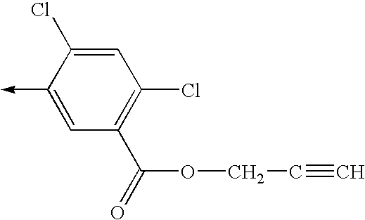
C1(->C)=CC(C(=O)OCC#C)=C(Cl)C=C1Cl
